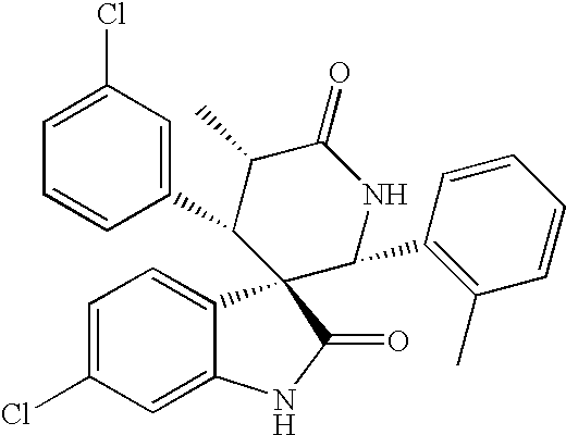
C1(C2C(C)C(=O)NC(C3=C(C)C=CC=C3)C23C2=CC=C(Cl)C=C2NC3=O)=CC(Cl)=CC=C1
